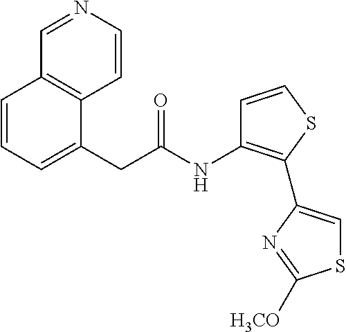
N(C(CC1=CC=CC2=C1C=CN=C2)=O)C1=C(C2=CSC([H3CO])=N2)SC=C1
